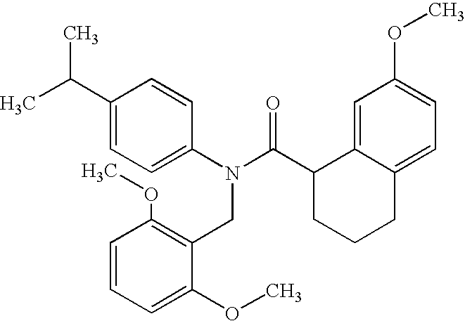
C1(C(C)C)=CC=C(N(C(C2CCCC3=CC=C(OC)C=C23)=O)CC2=C(OC)C=CC=C2OC)C=C1
